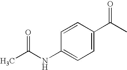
C1=CC(C(C)=O)=CC=C1NC(C)=O
